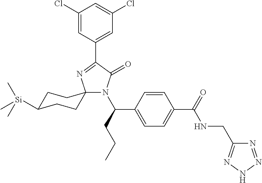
C1(Cl)=CC(C2=NC3(N(C(CCC)C4=CC=C(C(=O)NCC5=NNN=N5)C=C4)C2=O)CCC([Si](C)(C)C)CC3)=CC(Cl)=C1
